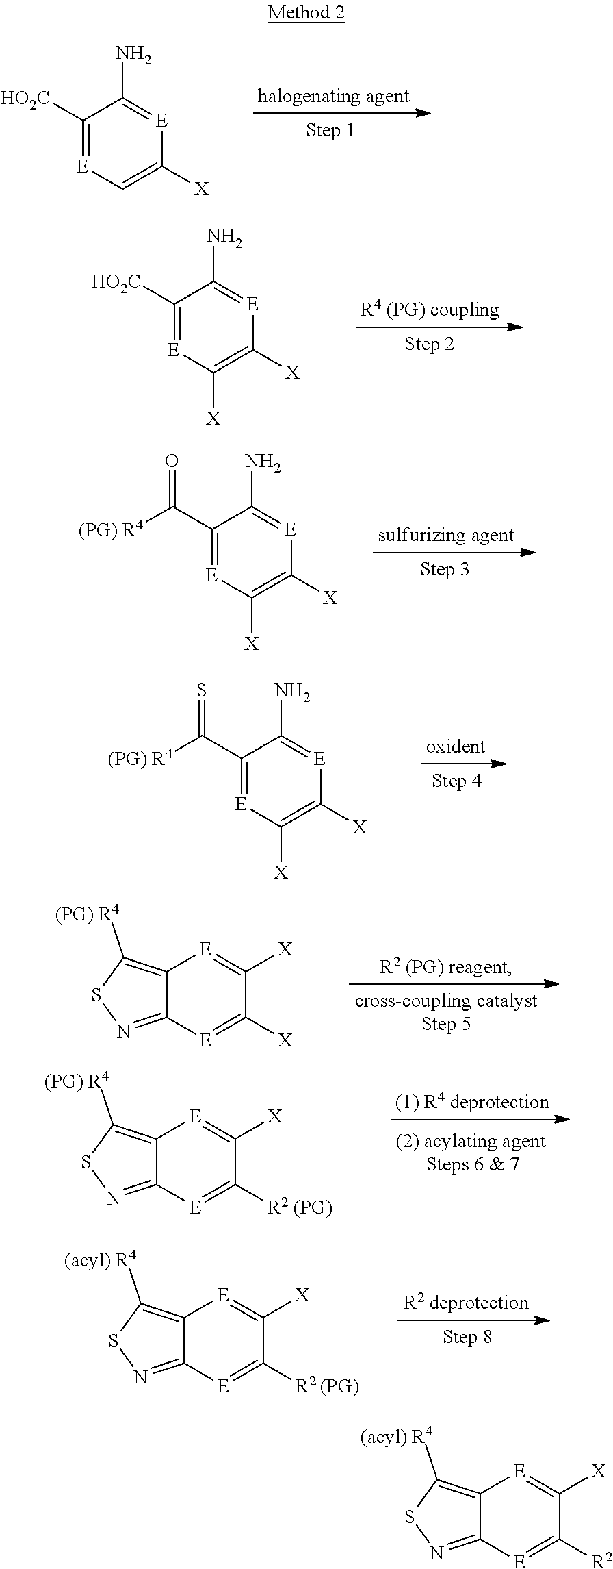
C1([X])=C[E]=C([HO2C])C(N)=[E]1.C1([X])=C([X])[E]=C([HO2C])C(N)=[E]1.C1([X])=C([X])[E]=C(C([(PG) R4])=O)C(N)=[E]1.C1([X])=C([X])[E]=C(C([(PG) R4])=S)C(N)=[E]1.C12=C([(PG) R4])SN=C1[E]=C([X])C([X])=[E]2.C12=C([(PG) R4])SN=C1[E]=C([R2 (PG)])C([X])=[E]2.C12=C([(acyl) R4])SN=C1[E]=C([R2 (PG)])C([X])=[E]2.C12=C([(acyl) R4])SN=C1[E]=C([R2])C([X])=[E]2
